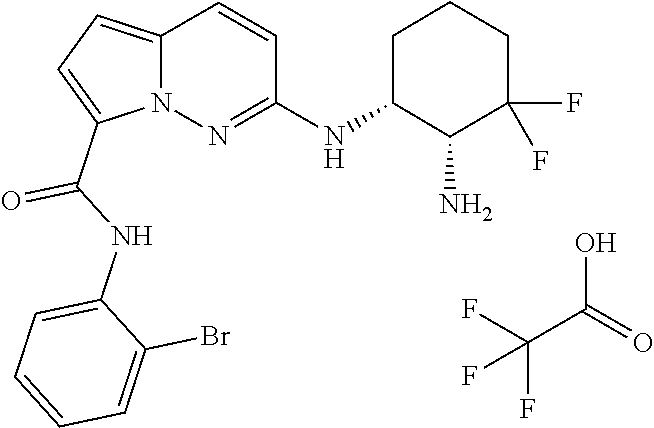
C(C(O)=O)(F)(F)F.N12C(=CC=C1C(NC1=CC=CC=C1Br)=O)C=CC(NC1C(N)C(F)(F)CCC1)=N2
